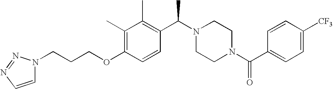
C(OC1=C(C)C(C)=C(C(N2CCN(C(C3=CC=C([CF3])C=C3)=O)CC2)C)C=C1)CCN1C=CN=N1
